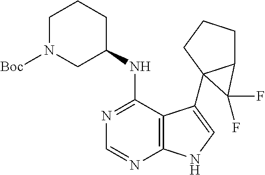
C1=NC2=C(C(NC3CCCN([Boc])C3)=N1)C(C13C(CCC1)C3(F)F)=CN2
